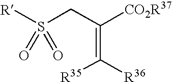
C(=C([R36])[R35])(CS([R])(=O)=O)[CO2R37]
